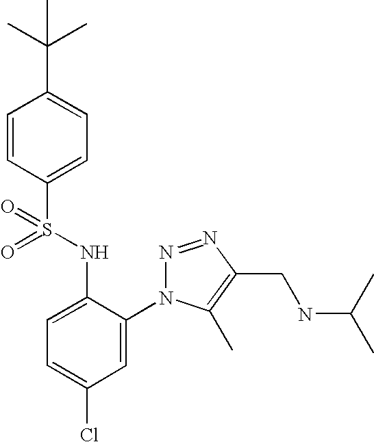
C1=CC(S(=O)(NC2=CC=C(Cl)C=C2N2N=NC(CNC(C)C)=C2C)=O)=CC=C1C(C)(C)C
